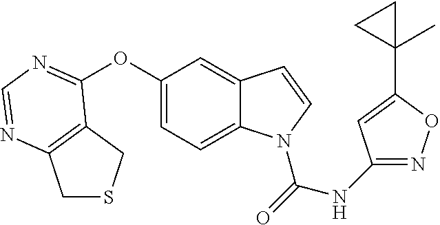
C1SCC2=C1N=CN=C2OC1=CC=C2C(=C1)C=CN2C(NC1=NOC(C2(C)CC2)=C1)=O
